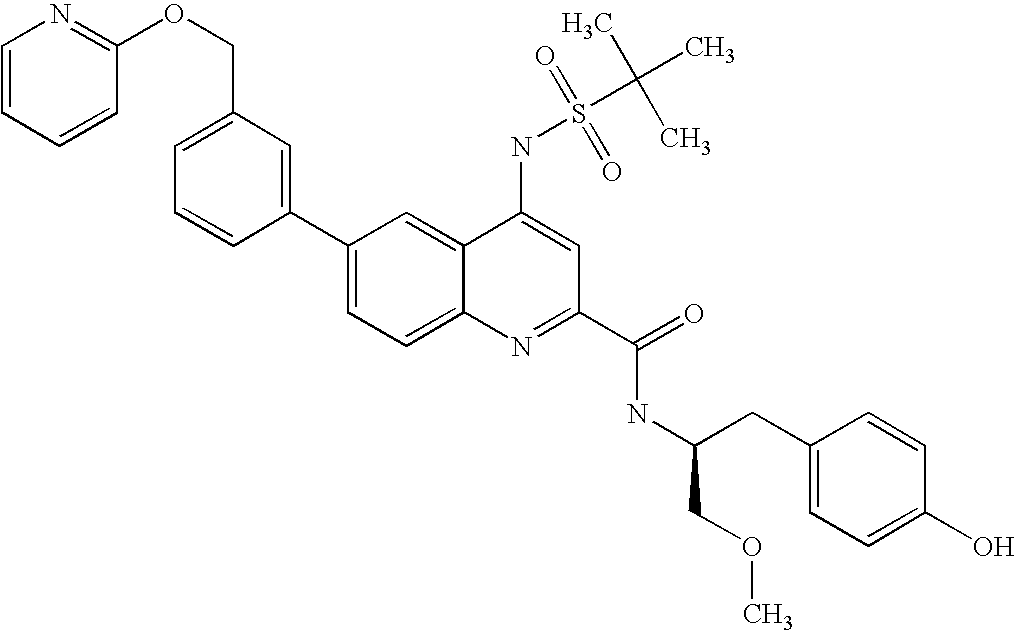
C1=CC=CC(OCC2=CC=CC(C3=CC=C4C(=C3)C(NS(C(C)(C)C)(=O)=O)=CC(C(=O)NC(CC3=CC=C(O)C=C3)COC)=N4)=C2)=N1
